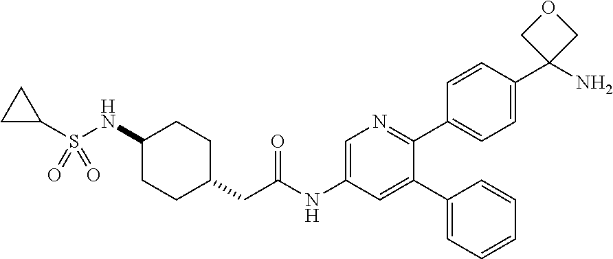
C1(NS(C2CC2)(=O)=O)CCC(CC(NC2=CN=C(C3=CC=C(C4(N)COC4)C=C3)C(C3=CC=CC=C3)=C2)=O)CC1
